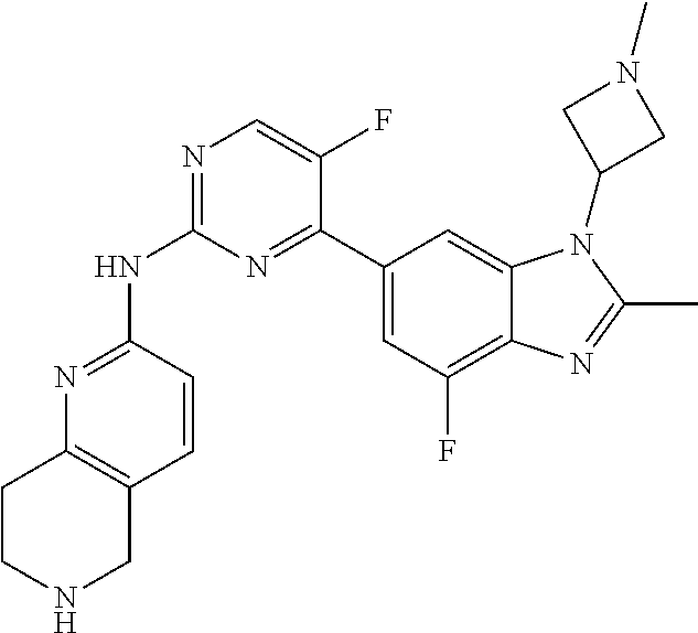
N1=C(NC2=NC=C(F)C(C3=CC(F)=C4C(=C3)N(C3CN(C)C3)C(C)=N4)=N2)C=CC2=C1CCNC2
